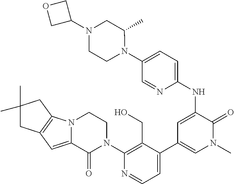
C1(N2CCN3C(=CC4=C3CC(C)(C)C4)C2=O)=C(CO)C(C2=CN(C)C(=O)C(NC3=CC=C(N4C(C)CN(C5COC5)CC4)C=N3)=C2)=CC=N1
